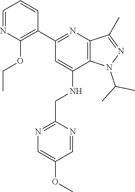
C1=NC(OCC)=C(C2=NC3=C(C(NCC4=NC=C(OC)C=N4)=C2)N(C(C)C)N=C3C)C=C1
